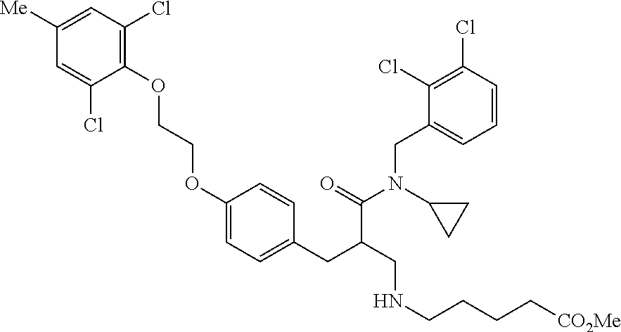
C1(OCCOC2=CC=C(CC(C(N(C3CC3)CC3=CC=CC(Cl)=C3Cl)=O)CNCCCC[CO2Me])C=C2)=C(Cl)C=C([Me])C=C1Cl
